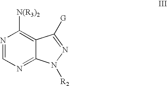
N1=CN=C2C(=C1[N(R3)2])C([G])=NN2[R2]
